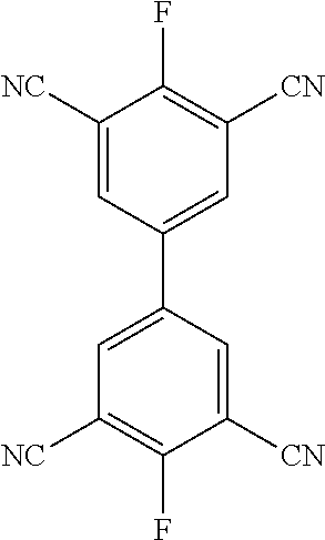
C1([NC])=CC(C2=CC([NC])=C(F)C([CN])=C2)=CC([CN])=C1F
